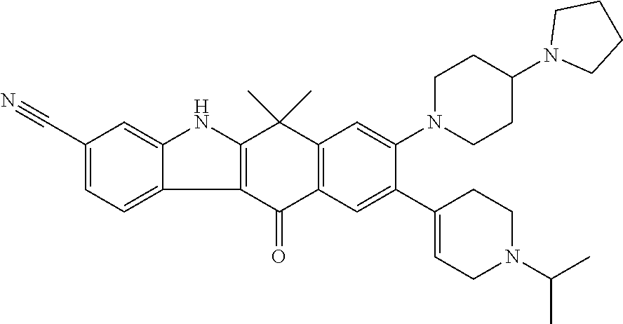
C12=C(C(=O)C3=C(C1(C)C)C=C(N1CCC(N4CCCC4)CC1)C(C1=CCN(C(C)C)CC1)=C3)C1=CC=C(C#N)C=C1N2
